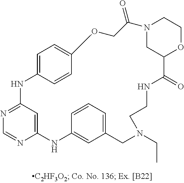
C12=CC(=NC=N1)NC1=CC=C(C=C1)OCC(=O)N1CCOC(C(=O)NCCN(CC)CC3=CC=CC(=C3)N2)C1
